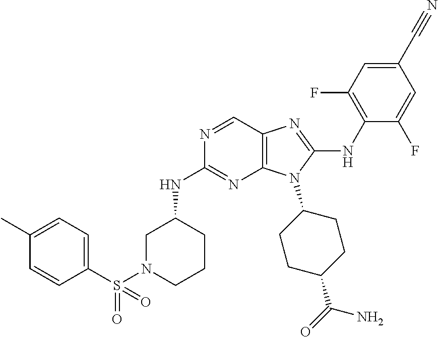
N1=CC2=C(N=C1NC1CN(S(C3=CC=C(C)C=C3)(=O)=O)CCC1)N(C1CCC(C(=O)N)CC1)C(NC1=C(F)C=C(C#N)C=C1F)=N2
